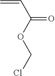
C=CC(=O)OCCl
